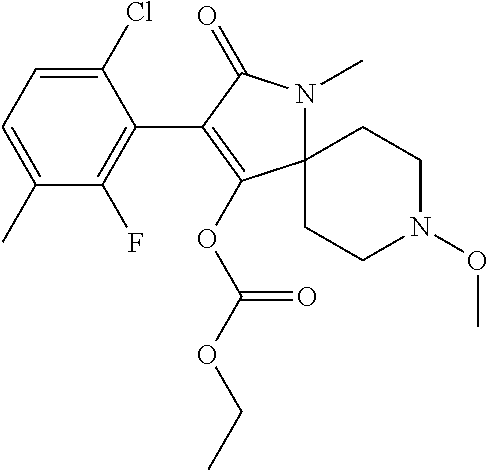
C1(Cl)=CC=C(C)C(F)=C1C1=C(OC(OCC)=O)C2(N(C)C1=O)CCN(OC)CC2
